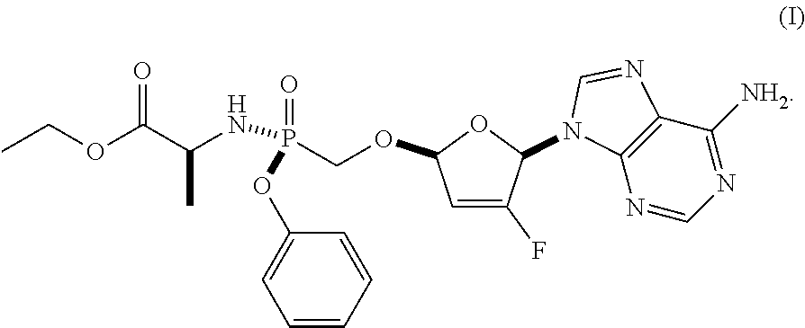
C1=C(F)C(N2C3=C(C([NH2])=NC=N3)N=C2)OC1OCP(=O)(OC1=CC=CC=C1)NC(C)C(OCC)=O
